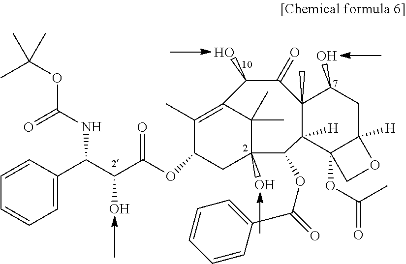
C1=C(C(NC(=O)OC(C)(C)C)C(O)C(=O)OC2CC3(O)C(C)(C)C(=C2C)C(O)C(=O)C2(C)C([H])(C3OC(C3=CC=CC=C3)=O)C3(OC(C)=O)C([H])(CC2O)OC3)C=CC=C1
